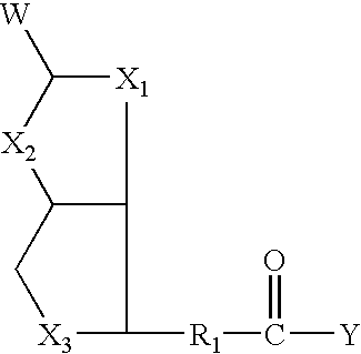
[X1]1C([W])[X2]C2C1C([R1]C([Y])=O)[X3]C2
